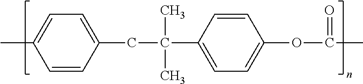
C1=CC(CC(C)(C)C2=CC=C(OC(=O)C)C=C2)=CC=C1C
